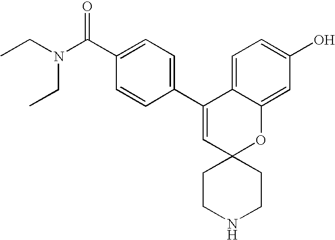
CCN(C(C1=CC=C(C2=CC3(OC4=CC(O)=CC=C24)CCNCC3)C=C1)=O)CC
